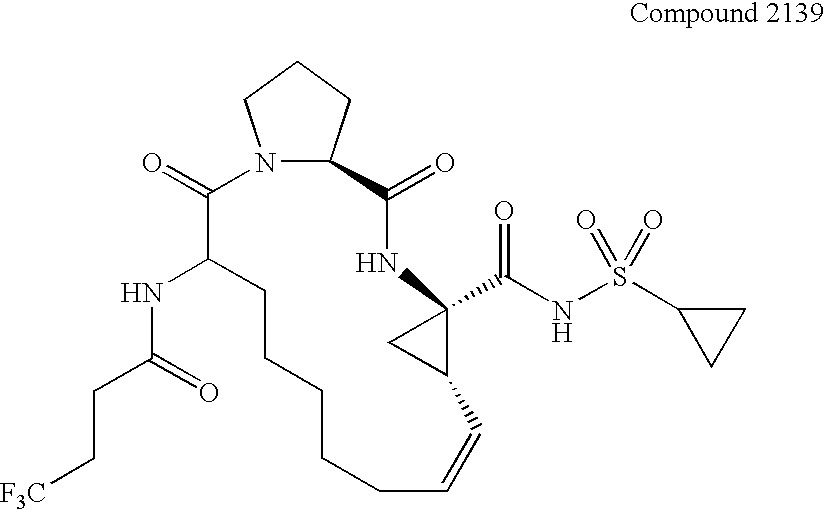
C1(=O)C(NC(CC[F3C])=O)CCCCCC=CC2C(C(NS(C3CC3)(=O)=O)=O)(NC(=O)C3N1CCC3)C2
